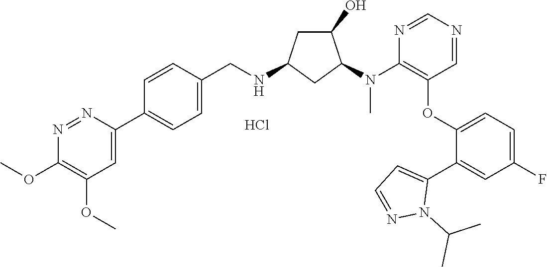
Cl.C1(OC)=C(OC)C=C(C2=CC=C(CNC3CC(O)C(N(C4=C(OC5=CC=C(F)C=C5C5=CC=NN5C(C)C)C=NC=N4)C)C3)C=C2)N=N1
